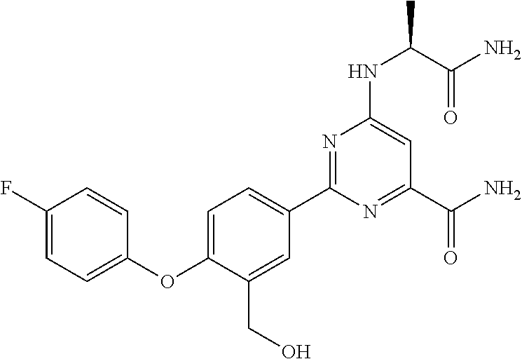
C1(C2=NC(NC(C(=O)N)C)=CC(C(N)=O)=N2)=CC=C(OC2=CC=C(F)C=C2)C(CO)=C1
